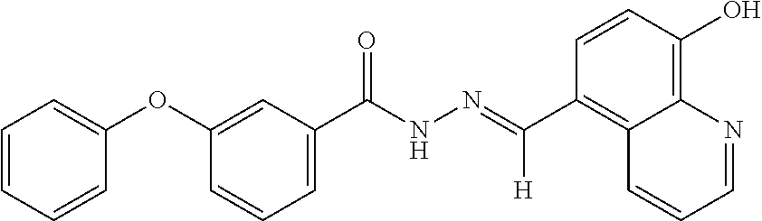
C1=CC(O)=C2C(=C1C([H])=NNC(C1=CC=CC(OC3=CC=CC=C3)=C1)=O)C=CC=N2
